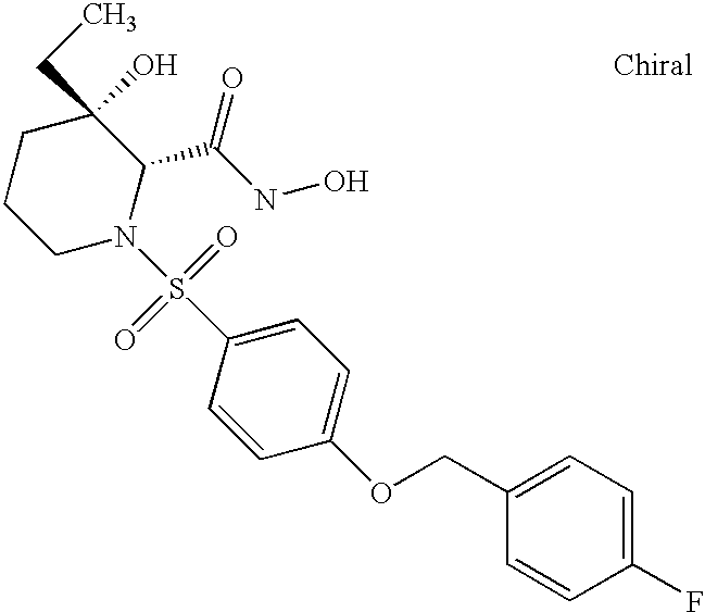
C1CCN(S(C2=CC=C(OCC3=CC=C(F)C=C3)C=C2)(=O)=O)C(C(NO)=O)C1(CC)O
